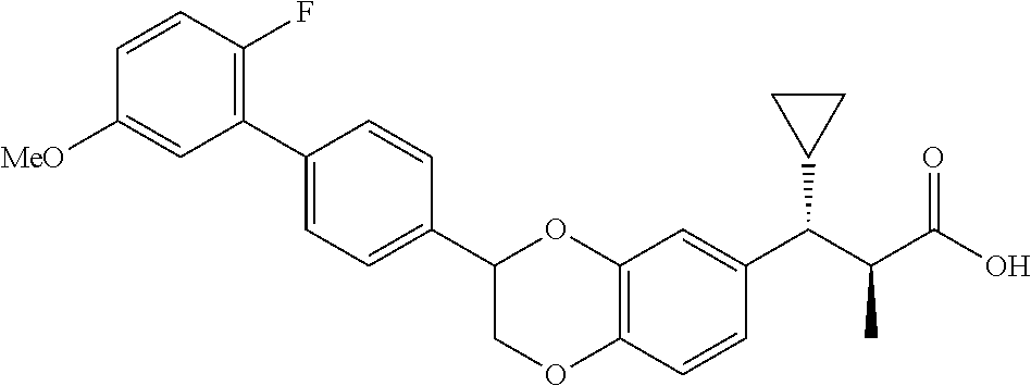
C1=CC(F)=C(C2=CC=C(C3COC4=C(O3)C=C(C(C(C(=O)O)C)C3CC3)C=C4)C=C2)C=C1[MeO]
